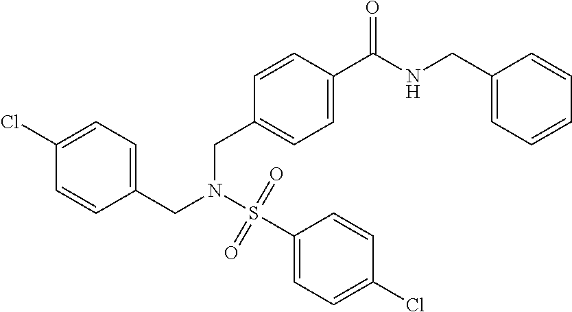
C1=C(Cl)C=CC(CN(S(C2=CC=C(Cl)C=C2)(=O)=O)CC2=CC=C(C(NCC3=CC=CC=C3)=O)C=C2)=C1
